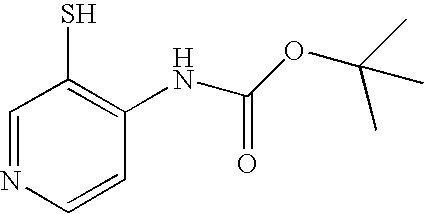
C1=NC=CC(NC(OC(C)(C)C)=O)=C1S
